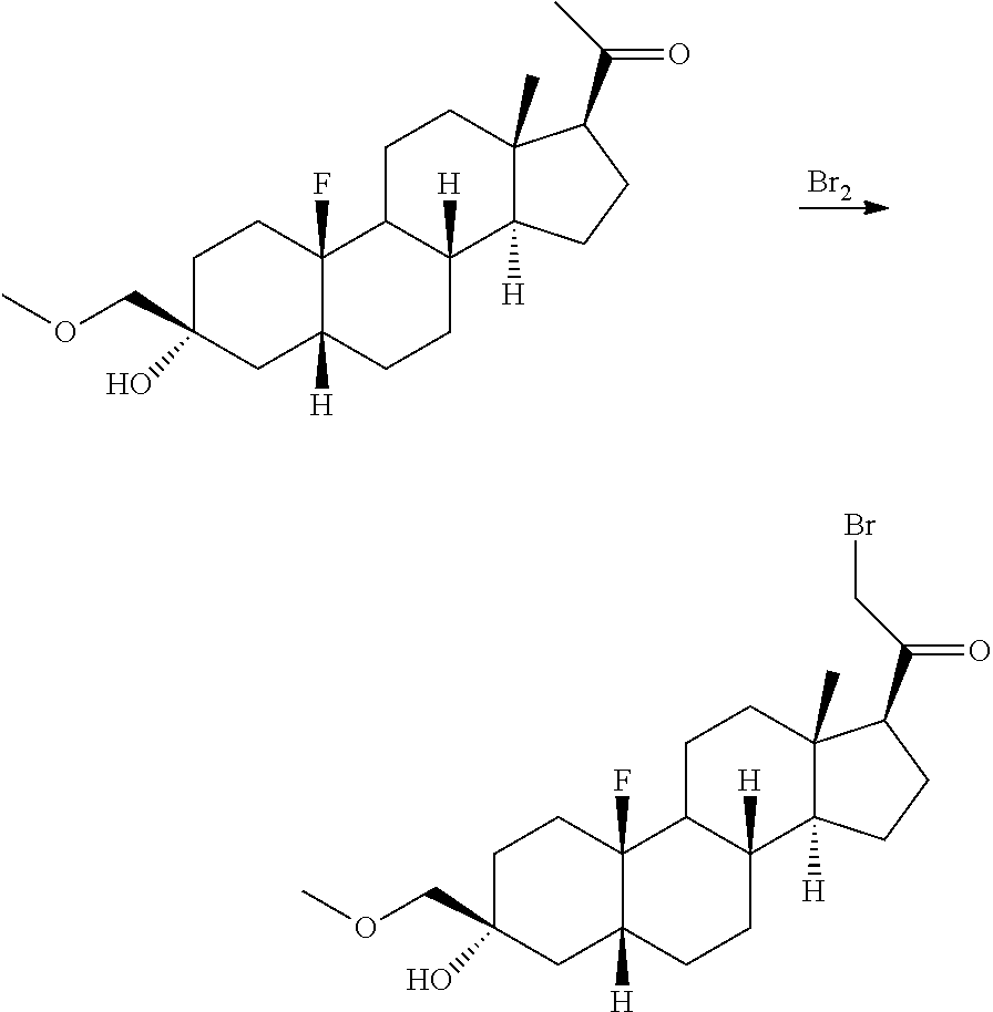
[Br2].C1C(O)(COC)CC2([H])C(F)(C1)C1C([H])(CC2)C2([H])C(C)(CC1)C(C(C)=O)CC2.C1C(O)(COC)CC2([H])C(F)(C1)C1C([H])(CC2)C2([H])C(C)(CC1)C(C(CBr)=O)CC2
